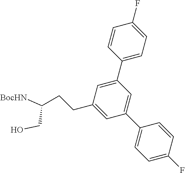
C1=CC(C2=CC(CCC([BocHN])CO)=CC(C3=CC=C(F)C=C3)=C2)=CC=C1F
